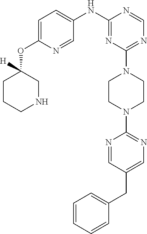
C1=CC=CC=C1CC1=CN=C(N2CCN(C3=NC=NC(NC4=CC=C(OC5([H])CCCNC5)N=C4)=N3)CC2)N=C1
